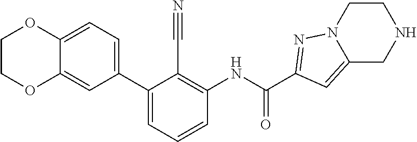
C1(C2=CC=CC(NC(C3=NN4C(=C3)CNCC4)=O)=C2C#N)=CC=C2C(=C1)OCCO2
